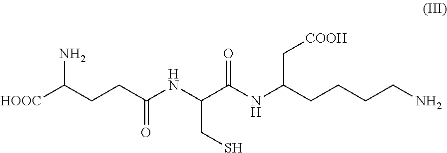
[HOOC]C(CCC(NC(C(NC(CCCCN)C[COOH])=O)CS)=O)N
